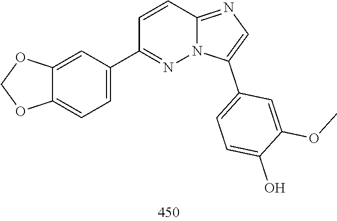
O1COC2=CC=C(C3=NN4C(=NC=C4C4=CC=C(O)C(OC)=C4)C=C3)C=C12
